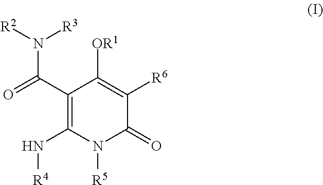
O=C(C1=C(N[R4])N([R5])C(=O)C([R6])=C1[OR1])N([R2])[R3]
